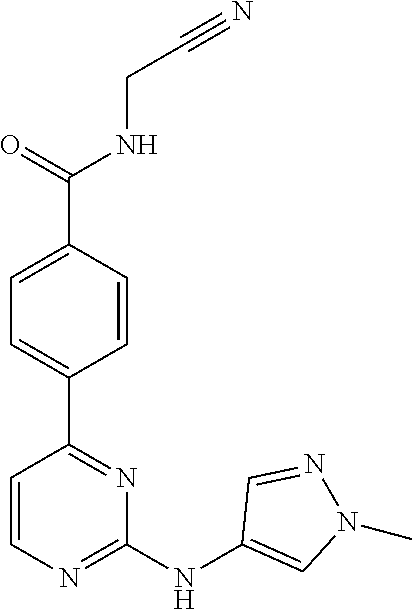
C(CNC(C1=CC=C(C2=NC(NC3=CN(C)N=C3)=NC=C2)C=C1)=O)#N
